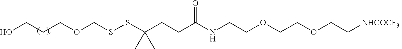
OCCCOCSSC(CCC(NCCOCCOCC[NHCOCF3])=O)(C)C
